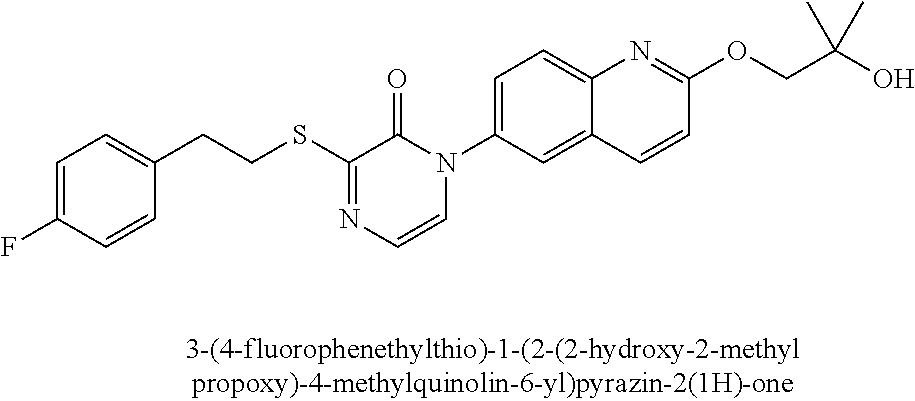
C1=C(F)C=CC(CCSC2=NC=CN(C3=CC=C4C(=C3)C=CC(OCC(O)(C)C)=N4)C2=O)=C1
